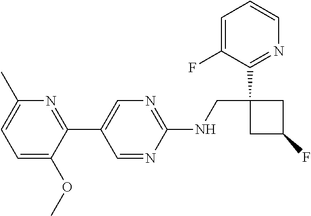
C1(C2=NC(C)=CC=C2OC)=CN=C(NCC2(C3=NC=CC=C3F)CC(F)C2)N=C1
